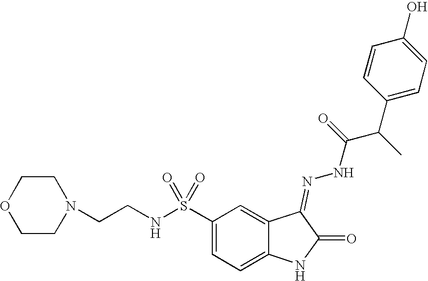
N(S(C1=CC=C2C(=C1)C(=NNC(=O)C(C1=CC=C(O)C=C1)C)C(=O)N2)(=O)=O)CCN1CCOCC1
